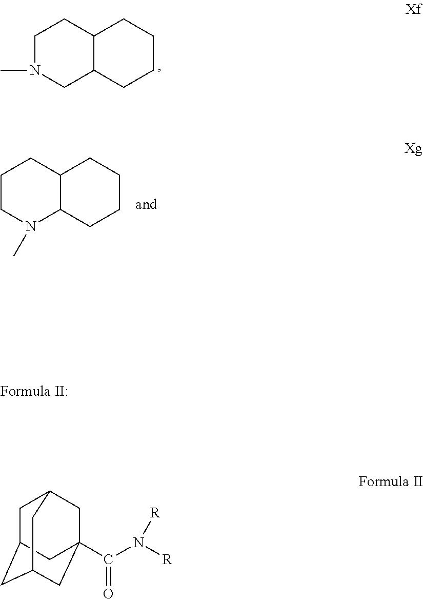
C1N(C)CC2C(C1)CCCC2.C1CN(C)C2C(C1)CCCC2.C1C2CC3CC(C(=O)N([R])[R])(CC1C3)C2
